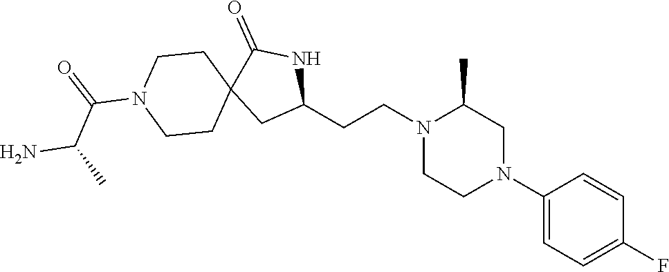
C1(N2CC(C)N(CCC3NC(=O)C4(C3)CCN(C(=O)C(C)N)CC4)CC2)=CC=C(F)C=C1
